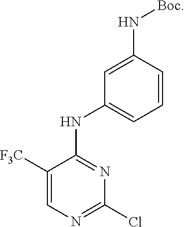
C1([F3C])=CN=C(Cl)N=C1NC1=CC=CC(N[Boc])=C1
